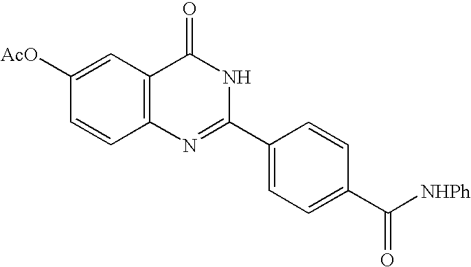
C12=C(C=C([AcO])C=C1)C(=O)NC(C1=CC=C(C([NHPh])=O)C=C1)=N2
